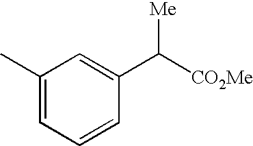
C1(C)=CC=CC(C([Me])[CO2Me])=C1
